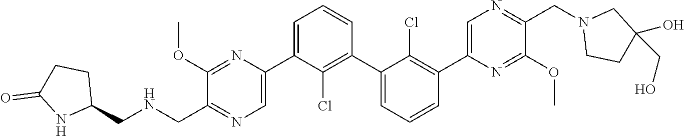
C1(OC)=NC(C2=CC=CC(C3=CC=CC(C4=CN=C(CN5CCC(O)(CO)C5)C(OC)=N4)=C3Cl)=C2Cl)=CN=C1C[HN]CC1CCC(=O)N1
